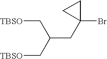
[TBSO]CC(C[TBSO])CC1(Br)CC1
